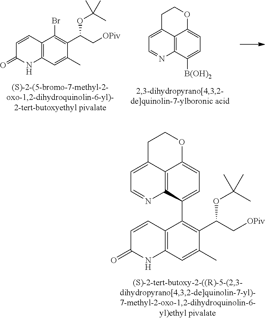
C1=CC2=C(NC1=O)C=C(C)C(C(C[OPiv])OC(C)(C)C)=C2C1=CC=C2C3=C1N=CC=C3CCO2.C1=CC2=C(NC1=O)C=C(C)C(C(C[OPiv])OC(C)(C)C)=C2Br.C12=C3N=CC=C1CCOC2=CC=C3[B(OH)2]
